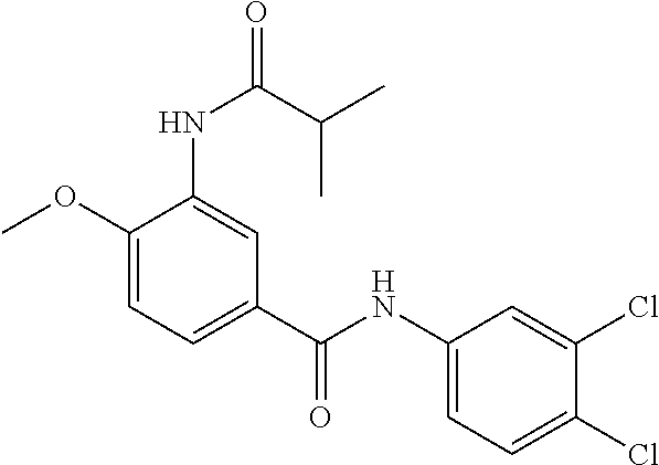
C1(OC)=CC=C(C(NC2=CC=C(Cl)C(Cl)=C2)=O)C=C1NC(C(C)C)=O
